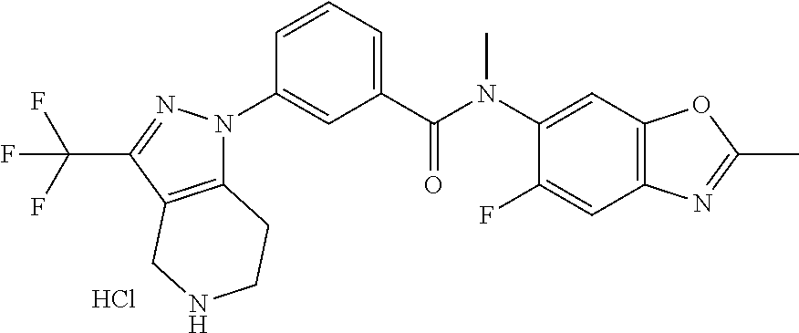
C1(C(N(C2=CC3=C(C=C2F)N=C(C)O3)C)=O)=CC=CC(N2C3=C(C(C(F)(F)F)=N2)CNCC3)=C1.Cl
